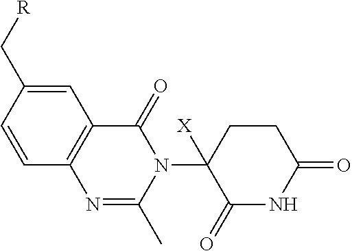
C1=C(C[R])C=CC2=C1C(=O)N(C1([X])C(=O)NC(=O)CC1)C(C)=N2
